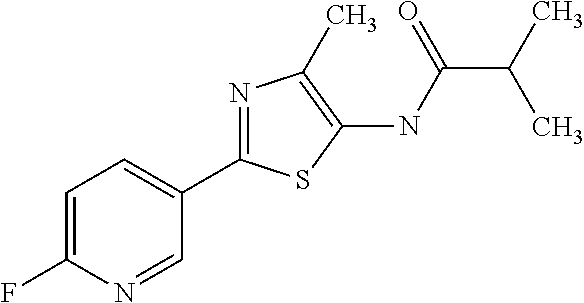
C1(F)=CC=C(C2=NC(C)=C(NC(=O)C(C)C)S2)C=N1
